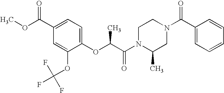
C1(OC(C(N2C(C)CN(C(C3=CC=CC=C3)=O)CC2)=O)C)=CC=C(C(OC)=O)C=C1OC(F)(F)F
